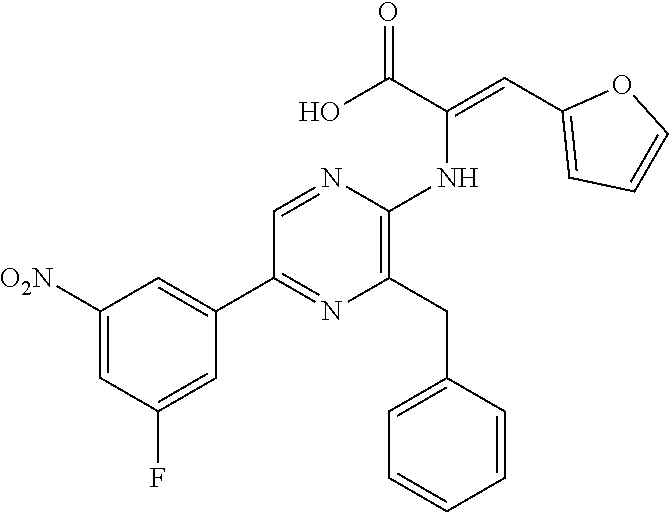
C1([O2N])=CC(F)=CC(C2=NC(CC3=CC=CC=C3)=C(NC(=CC3=CC=CO3)C(O)=O)N=C2)=C1
